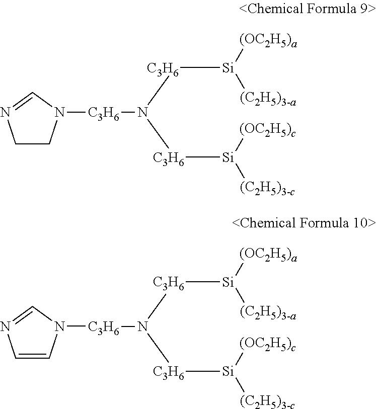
C1CN([C3H6]N([C3H6][Si]([(C2H5)3-c])[(OC2H5)c])[C3H6][Si]([(OC2H5)a])[(C2H5)3-a])C=N1.C1=CN([C3H6]N([C3H6][Si]([(C2H5)3-c])[(OC2H5)c])[C3H6][Si]([(OC2H5)a])[(C2H5)3-a])C=N1
